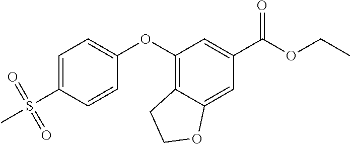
C1(OC2=CC=C(S(C)(=O)=O)C=C2)=C2C(=CC(C(OCC)=O)=C1)OCC2
